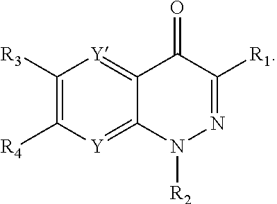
C1([R3])=C([R4])[Y]=C2C(=[Y]1)C(=O)C([R1])=NN2[R2]
